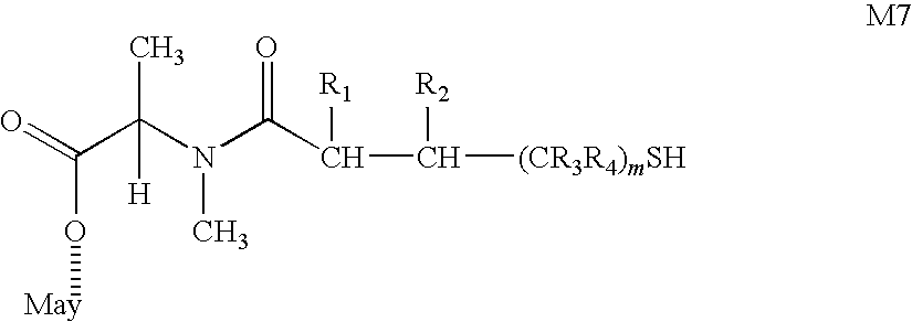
O(C(=O)C(N(C(C(C([(CR3R4)mSH])[R2])[R1])=O)C)(C)[H])[May]
